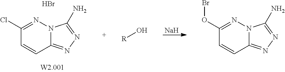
C1(Cl)=NN2C(=NN=C2N)C=C1.Br.C1(OBr)=NN2C(=NN=C2N)C=C1.[Na].[R]O
